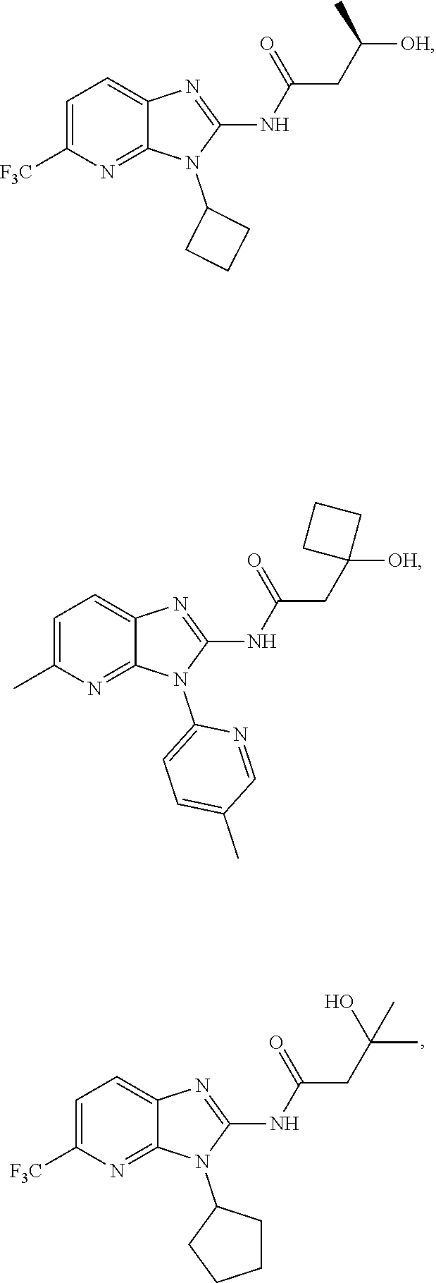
N(C1=NC2=CC=C(C)N=C2N1C1=CC=C(C)C=N1)C(CC1([OH])CCC1)=O.N(C1=NC2=CC=C([F3C])N=C2N1C1CCC1)C(CC([OH])C)=O.N(C1=NC2=CC=C([F3C])N=C2N1C1CCCC1)C(CC(C)(O)C)=O
